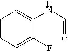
C1=CC=C(F)C(NC=O)=C1
